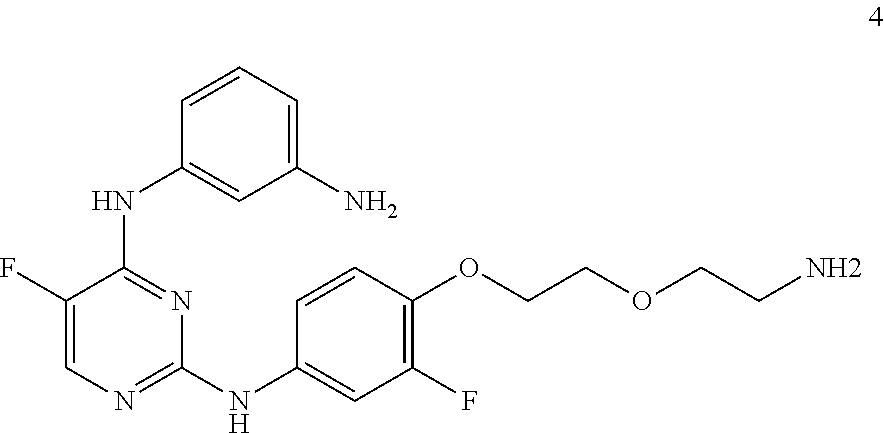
C1(F)=CN=C(NC2=CC(F)=C(OCCOCCN)C=C2)N=C1NC1=CC(N)=CC=C1
